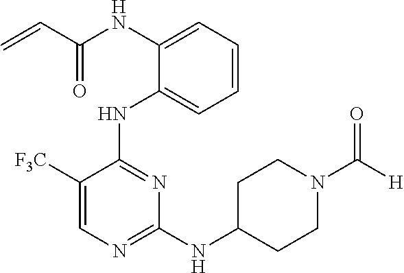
C=CC(NC1=CC=CC=C1NC1=NC(NC2CCN(C(=O)[H])CC2)=NC=C1[F3C])=O
